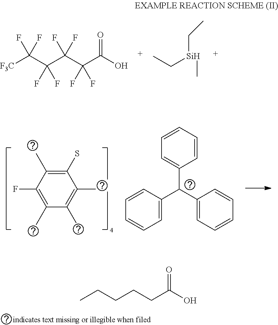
[F3C]C(C(C(C(C(O)=O)(F)F)(F)F)(F)F)(F)F.CC[Si](CC)C.C1(S)=C(C)C(F)=C(C)C(C)=C1C.C1=CC=CC=C1C(C1=CC=CC=C1)C1=CC=CC=C1.CCCCCC(O)=O
